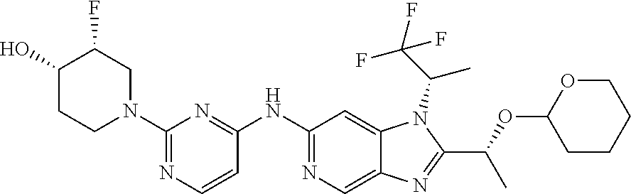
C1(NC2=NC=C3C(=C2)N(C(C)C(F)(F)F)C(C(C)OC2CCCCO2)=N3)=NC(N2CC(F)C(O)CC2)=NC=C1
